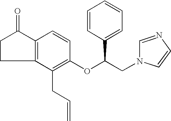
C12=C(C(=O)CC1)C=CC(OC(CN1C=NC=C1)C1=CC=CC=C1)=C2CC=C
